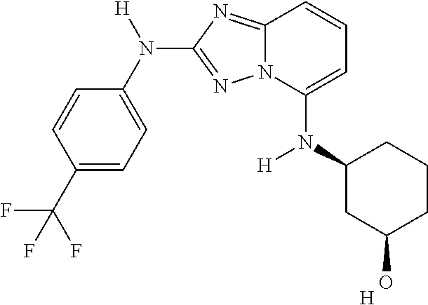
N(C1=CC=CC2=NC(N(C3=CC=C(C(F)(F)F)C=C3)[H])=NN12)(C1CC(O)CCC1)[H].[H]
